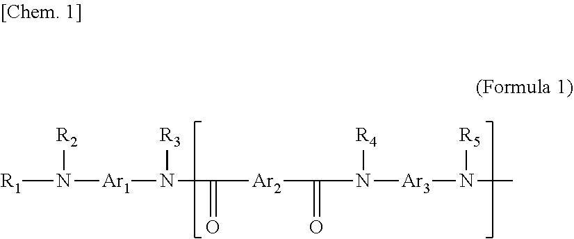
[R1]N([Ar1]N(C([Ar2]C(N([Ar3]N(C)[R5])[R4])=O)=O)[R3])[R2]
